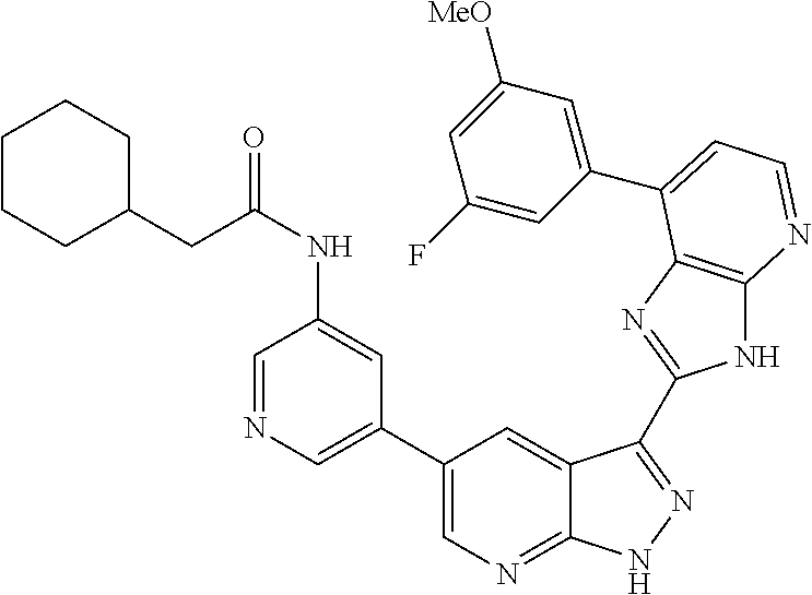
C1(C2=CN=CC(NC(=O)CC3CCCCC3)=C2)=CN=C2C(=C1)C(C1=NC3=C(N1)N=CC=C3C1=CC([MeO])=CC(F)=C1)=NN2
